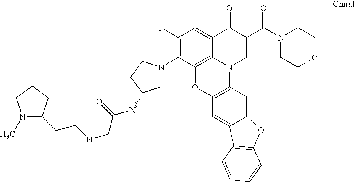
C12=C3C(=CC(F)=C1N1CC(NC(CNCCC4N(C)CCC4)=O)CC1)C(=O)C(C(=O)N1CCOCC1)=CN3C1=C(O2)C=C2C(=C1)OC1=C2C=CC=C1
